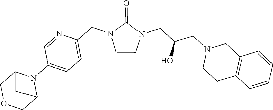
C1CN(CC(CN2CCC3=C(C2)C=CC=C3)O)C(=O)N1CC1=CC=C(N2C3COCC2C3)C=N1
